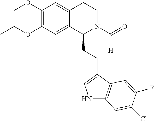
C(OC1=C(OC)C=C2C(=C1)C(CCC1=CNC3=C1C=C(F)C(Cl)=C3)N(C(=O)[H])CC2)C
